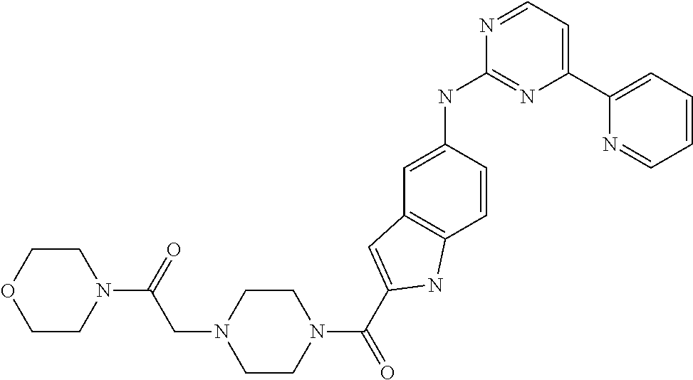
C1=CC(NC2=NC(C3=CC=CC=N3)=CC=N2)=CC2=C1NC(C(N1CCN(CC(N3CCOCC3)=O)CC1)=O)=C2
